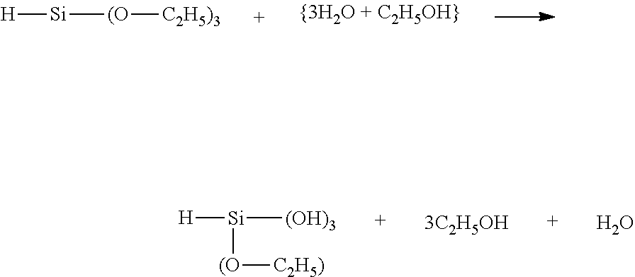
[H][Si][(O][C2H5)3].[Si]([(OH)3])([(O][C2H5)])[H].O
